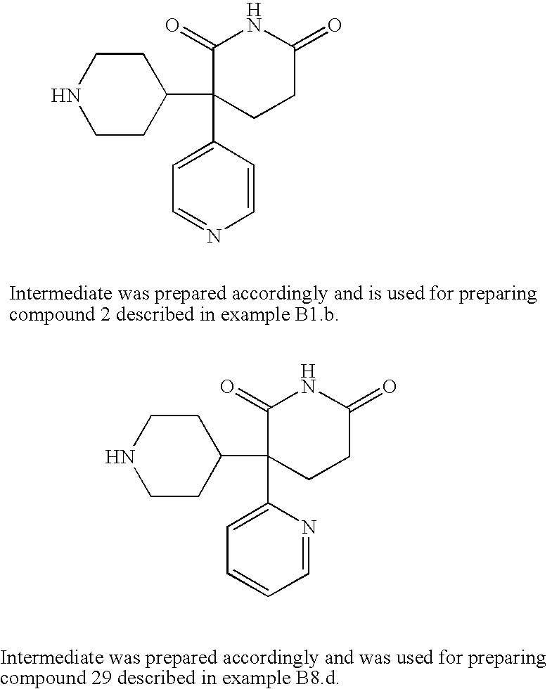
C1CC(C2(C3=CC=NC=C3)CCC(=O)NC2=O)CCN1.C1CC(C2(C3=CC=CC=N3)CCC(=O)NC2=O)CCN1
